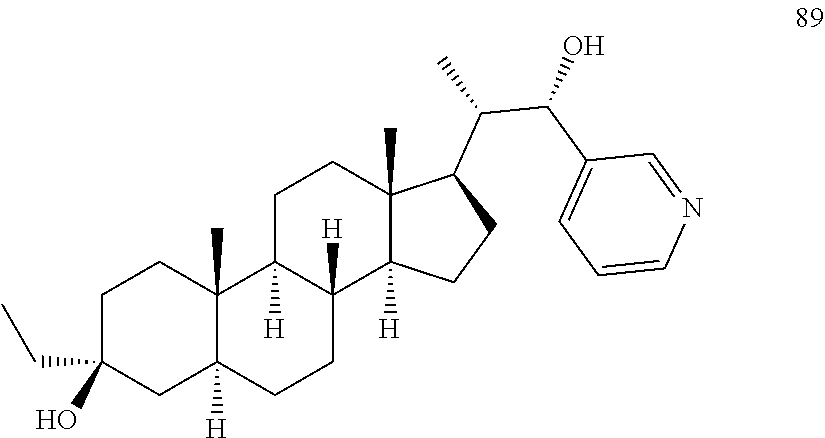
C1C(O)(CC)CC2([H])C(C)(C1)C1([H])C([H])(CC2)C2([H])C(C)(CC1)C(C(C(C1=CC=CN=C1)O)C)CC2
